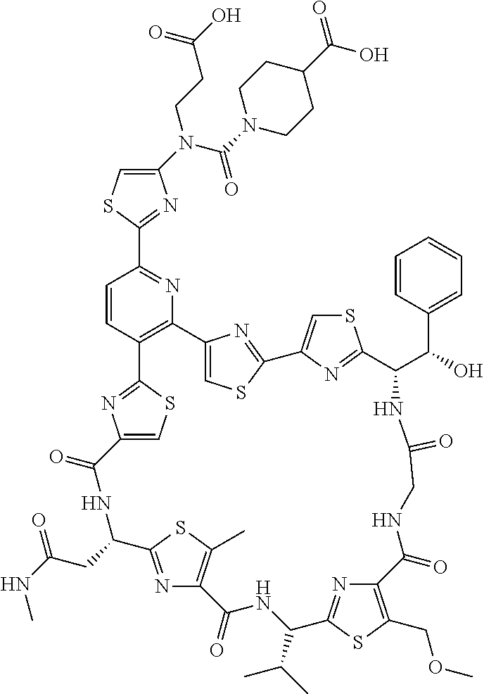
C1(N(C(=O)N2CCC(C(O)=O)CC2)CCC(O)=O)=CSC(C2=NC3=C(C=C2)C2=NC(=CS2)C(=O)NC(CC(NC)=O)C2=NC(=C(C)S2)C(=O)NC(C(C)C)C2=NC(=C(COC)S2)C(=O)NCC(=O)NC(C(C2=CC=CC=C2)O)C2=NC(=CS2)C2=NC3=CS2)=N1
